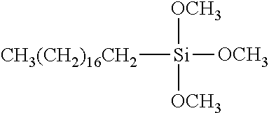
[CH3(CH2)16CH2][Si]([OCH3])([OCH3])[OCH3]
